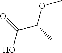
OC(C(C)OC)=O
